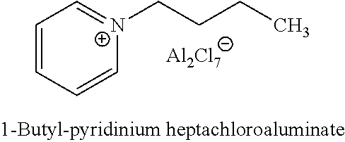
C1=CC=C[N+](CCCC)=C1.[Al2Cl7]
